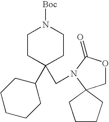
C1CC(C2CCCCC2)(CN2C(=O)OCC23CCCC3)CCN1[Boc]
